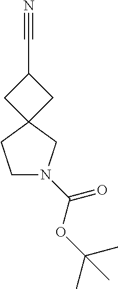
C1N(C(OC(C)(C)C)=O)CC2(C1)CC(C#N)C2
